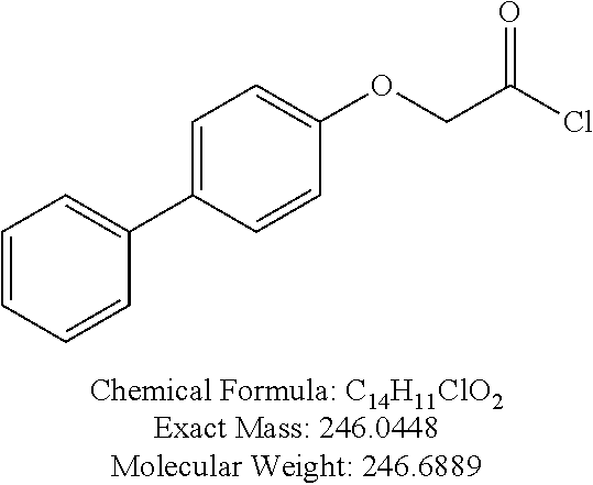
C1=C(C2=CC=CC=C2)C=CC(OCC(Cl)=O)=C1
